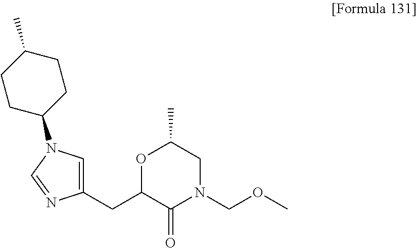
O1C(CC2=CN(C3CCC(C)CC3)C=N2)C(=O)N(COC)CC1C
